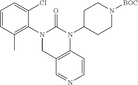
C1=CC(C)=C(N2CC3=C(C=CN=C3)N(C3CCN([BOC])CC3)C2=O)C(Cl)=C1
